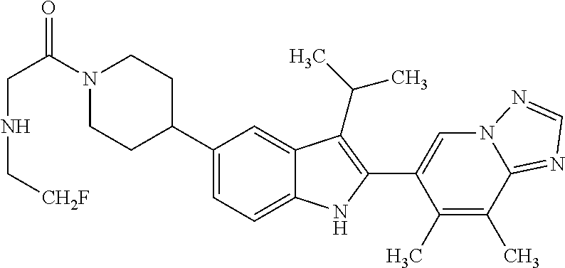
N1(C(CNC[CH2F])=O)CCC(C2=CC=C3C(=C2)C(C(C)C)=C(C2=CN4C(=NC=N4)C(C)=C2C)N3)CC1
